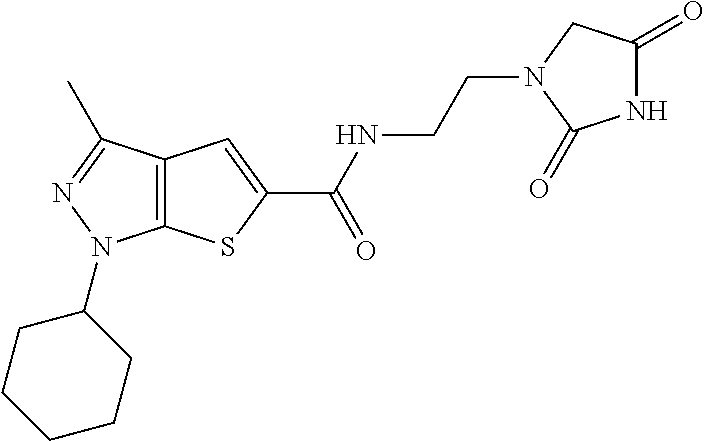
C(NC(=O)C1=CC2=C(S1)N(C1CCCCC1)N=C2C)CN1CC(=O)NC1=O
